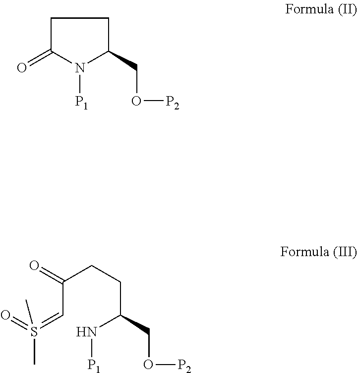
O=C1N([P1])C(CO[P2])CC1.S(=CC(CCC(N[P1])CO[P2])=O)(=O)(C)C
